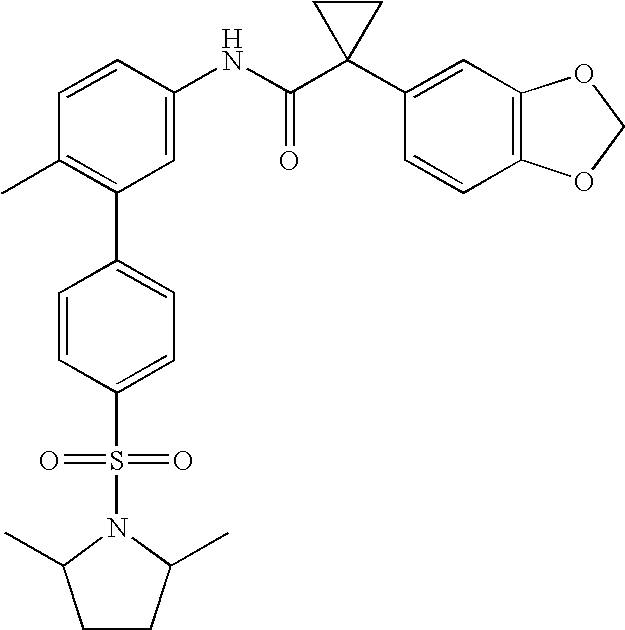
C1=CC(NC(C2(C3=CC4=C(C=C3)OCO4)CC2)=O)=CC(C2=CC=C(S(=O)(=O)N3C(C)CCC3C)C=C2)=C1C
